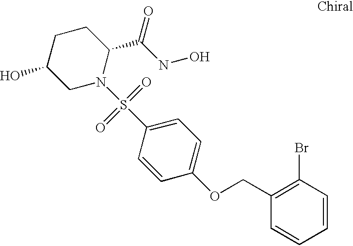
C1C(O)CN(S(C2=CC=C(OCC3=C(Br)C=CC=C3)C=C2)(=O)=O)C(C(NO)=O)C1
